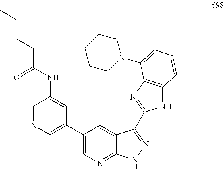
C1=NC=C(C2=CN=C3C(=C2)C(C2=NC4=C(N2)C=CC=C4N2CCCCC2)=NN3)C=C1NC(CCCC)=O
